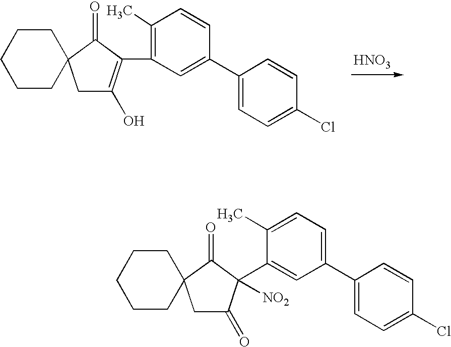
[HNO3].C1C(O)=C(C2=C(C)C=CC(C3=CC=C(Cl)C=C3)=C2)C(=O)C12CCCCC2.C1C(=O)C([NO2])(C2=CC(C3=CC=C(Cl)C=C3)=CC=C2C)C(=O)C12CCCCC2
